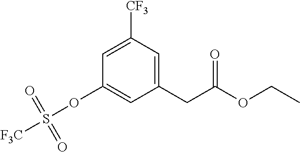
C1(CC(OCC)=O)=CC([CF3])=CC(OS([F3C])(=O)=O)=C1
